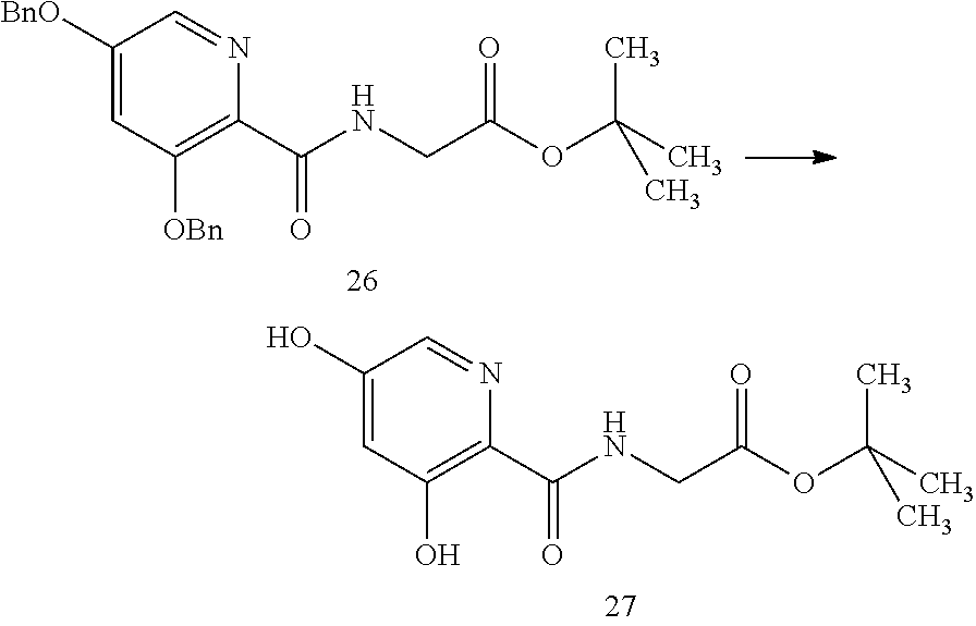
C1([BnO])=CC([OBn])=C(C(NCC(OC(C)(C)C)=O)=O)N=C1.C1(O)=CC(O)=C(C(NCC(OC(C)(C)C)=O)=O)N=C1
